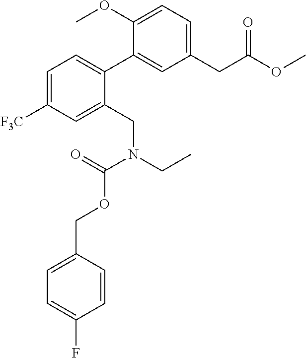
C1([F3C])=CC=C(C2=CC(CC(=O)OC)=CC=C2OC)C(CN(C(OCC2=CC=C(F)C=C2)=O)CC)=C1
